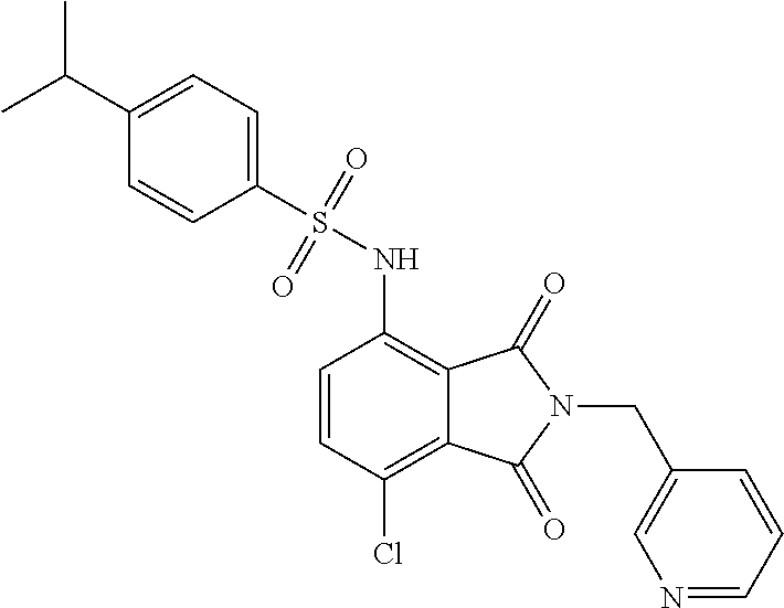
C1=CC(Cl)=C2C(=C1NS(C1=CC=C(C(C)C)C=C1)(=O)=O)C(=O)N(CC1=CN=CC=C1)C2=O
